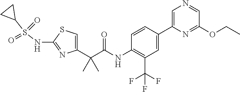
C1=C(C(C(NC2=C(C(F)(F)F)C=C(C3=CN=CC(OCC)=N3)C=C2)=O)(C)C)N=C(NS(C2CC2)(=O)=O)S1
